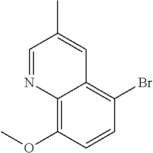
C1=NC2=C(OC)C=CC(Br)=C2C=C1C
